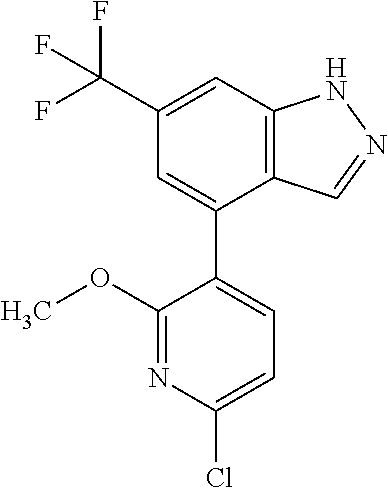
C12=C(C=C(C(F)(F)F)C=C1C1=CC=C(Cl)N=C1OC)NN=C2
